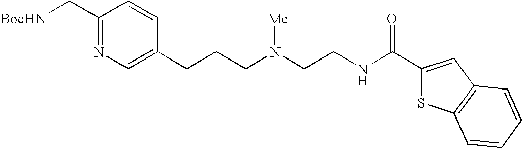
C1(C[BocHN])=NC=C(CCCN(CCNC(C2=CC3=C(S2)C=CC=C3)=O)[Me])C=C1
